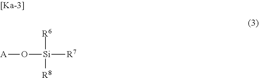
[A]O[Si]([R6])([R8])[R7]
